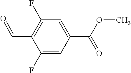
C1(F)=C(C=O)C(F)=CC(C(OC)=O)=C1
